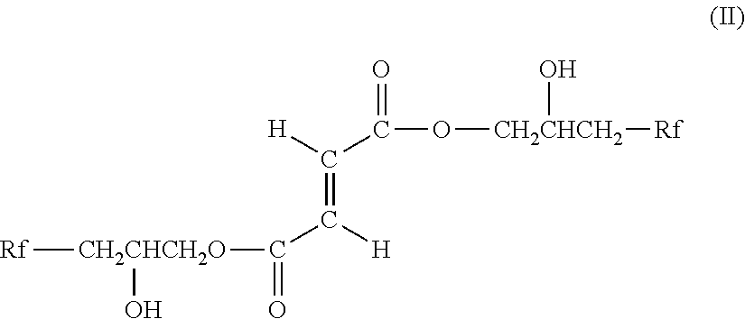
[Rf][CH2CHCH2O](O)C(C([H])=C([H])C(O[CH2CHCH2]([Rf])O)=O)=O
